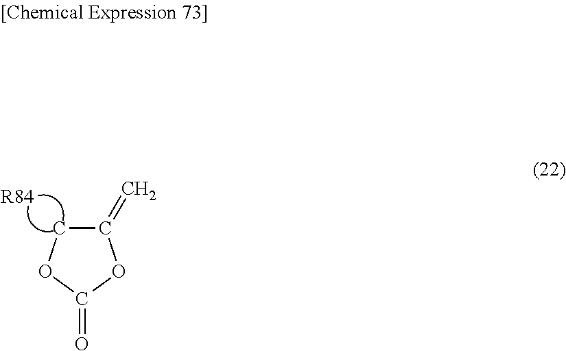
C1(=C)COC(=O)O1.[R84]
